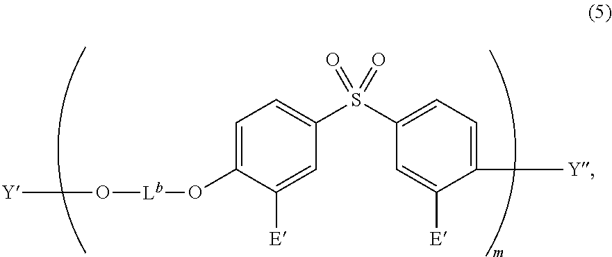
O([Lb]OC1=CC=C(S(C2=CC=C([Y])C([E])=C2)(=O)=O)C=C1[E])[Y]
